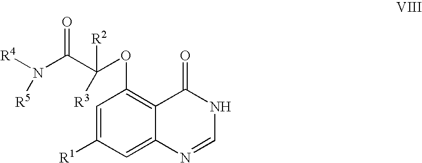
[R4]N(C(C(OC1=C2C(=CC([R1])=C1)N=CNC2=O)([R3])[R2])=O)[R5]
